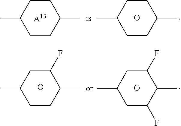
CC1CCC(C)CC1.[A13].CC1CCC(C)CC1.O.CC1CCC(C)C(F)C1.O.CC1CC(F)C(C)C(F)C1.O
